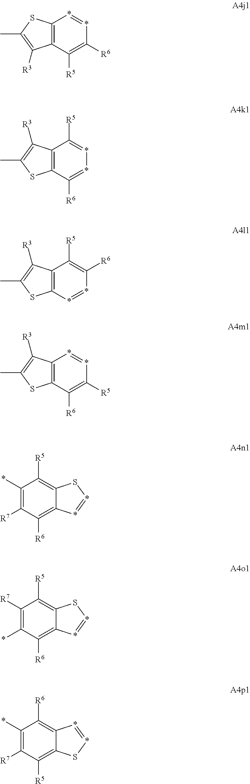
C12=C(*=*C([R6])=C1[R5])SC(C)=C2[R3].C12=C(C([R5])=**=C1[R6])C([R3])=C(C)S2.C12=C(C([R5])=C([R6])*=*1)C([R3])=C(C)S2.C12=C(*=*C([R5])=C1[R6])C([R3])=C(C)S2.C12=C([R6])C([R7])=C(*)C([R5])=C1S*=*2.C12=C([R6])C(*)=C([R7])C([R5])=C1S*=*2.C12=C([R5])C([R7])=C(*)C([R6])=C1*=*S2
